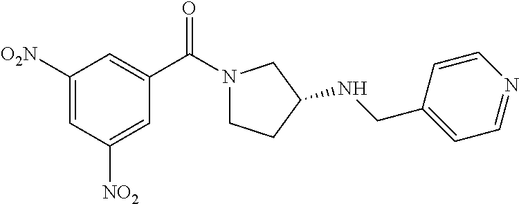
C1(C(N2CCC(NCC3=CC=NC=C3)C2)=O)=CC([O2N])=CC([NO2])=C1
